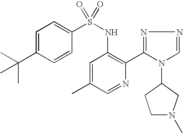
C1=C(C(C)(C)C)C=CC(S(NC2=C(C3=NN=CN3C3CCN(C)C3)N=CC(C)=C2)(=O)=O)=C1
